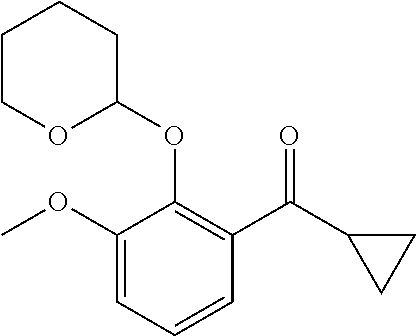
C1(OC)=CC=CC(C(C2CC2)=O)=C1OC1CCCCO1
